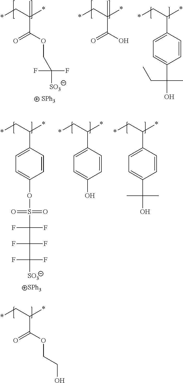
*CC(*)(C(O)=O)C.*CC(*)(C(OCC(F)(F)[SO3])=O)C.[SPh3].*CC(*)C1=CC=C(C(CC)(C)O)C=C1.C1=CC(C(C*)*)=CC=C1O.C1=CC(C(C*)*)=CC=C1C(C)(C)O.C1=CC(C(C*)*)=CC=C1OS(=O)(=O)C(F)(F)C(F)(C(F)(F)[SO3])F.[SPh3].C(OC(=O)C(C*)*)CO
